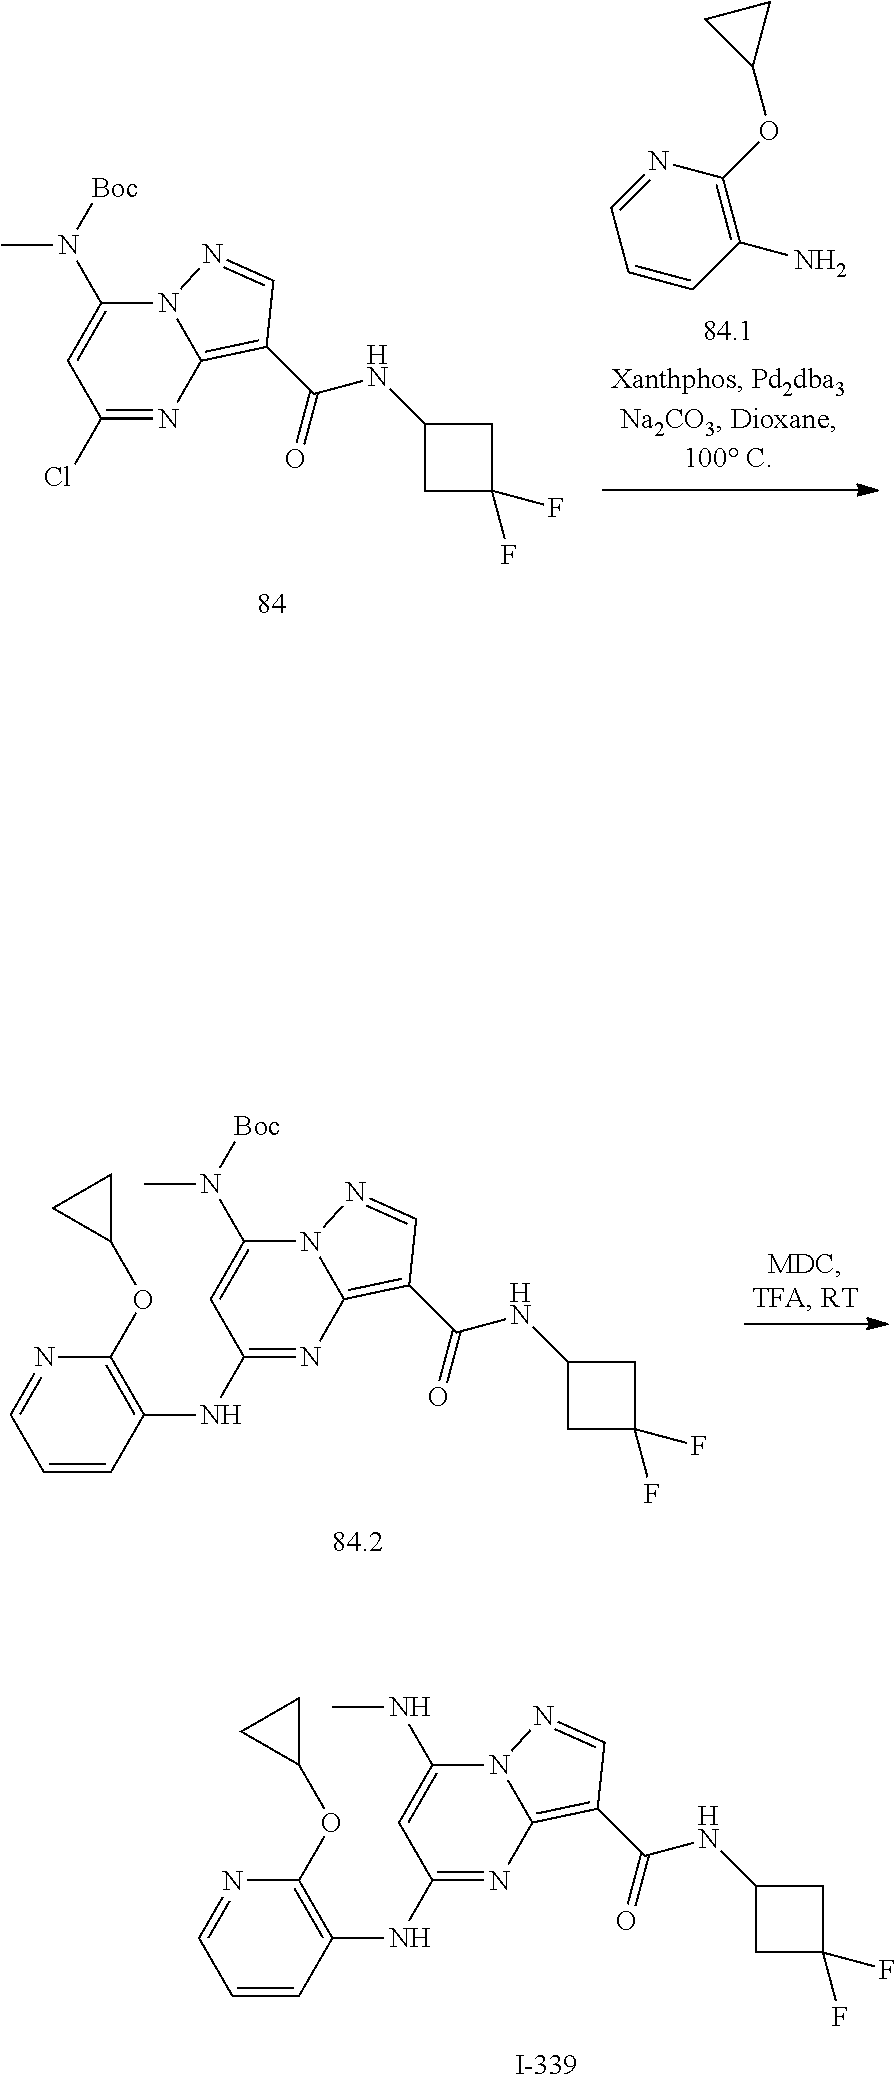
C1(Cl)=NC2=C(C(NC3CC(F)(F)C3)=O)C=NN2C(N(C)[Boc])=C1.C1(N)=C(OC2CC2)N=CC=C1.C1(NC2=C(OC3CC3)N=CC=C2)=NC2=C(C(NC3CC(F)(F)C3)=O)C=NN2C(N(C)[Boc])=C1.C1(NC2=C(OC3CC3)N=CC=C2)=NC2=C(C(NC3CC(F)(F)C3)=O)C=NN2C(NC)=C1
